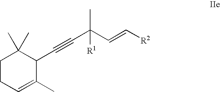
C1CC=C(C)C(C#CC(C=C[R2])(C)[R1])C1(C)C
